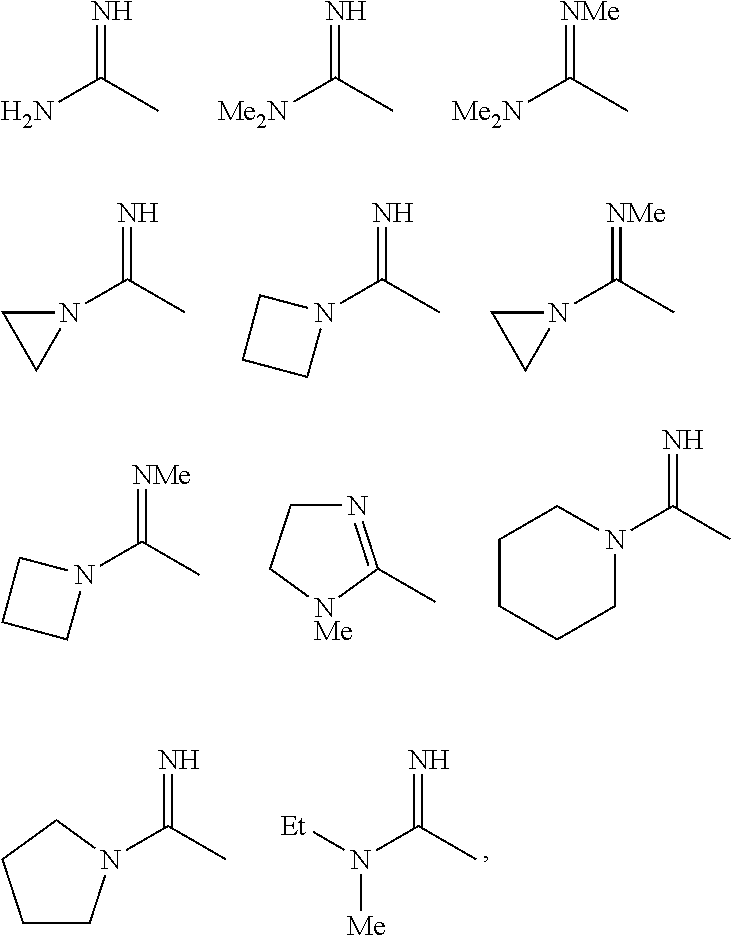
NC(C)=N.[Me2N]C(C)=N.[Me2N]C(C)=[NMe].N1(C(C)=N)CC1.N1(C(C)=N)CCC1.N1(C(C)=[NMe])CC1.N1(C(C)=N)CCCCC1.N1(C(C)=[NMe])CCC1.N1=C(C)[NMe]CC1.[Et]N(C(C)=N)[Me].C(C)(=N)N1CCCC1
